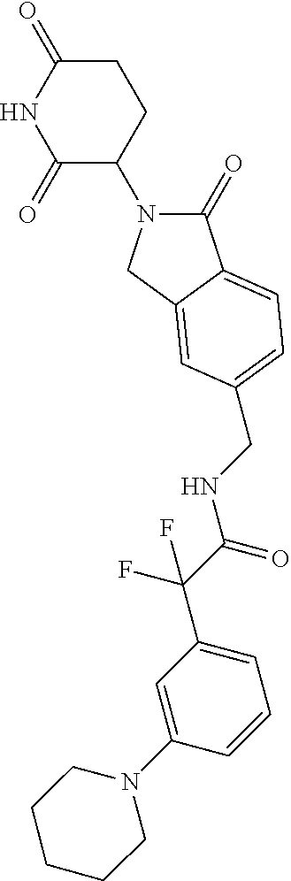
C1(=O)N(C2CCC(=O)NC2=O)CC2=CC(CNC(C(F)(F)C3=CC=CC(N4CCCCC4)=C3)=O)=CC=C12
